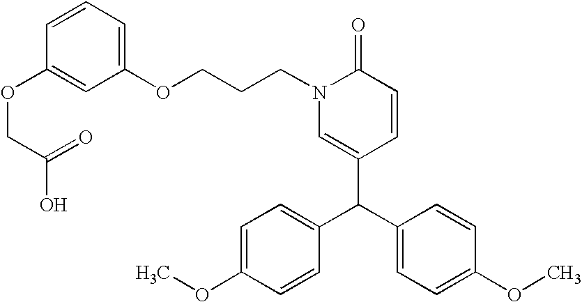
O(CCCN1C=C(C(C2=CC=C(OC)C=C2)C2=CC=C(OC)C=C2)C=CC1=O)C1=CC=CC(OCC(O)=O)=C1
